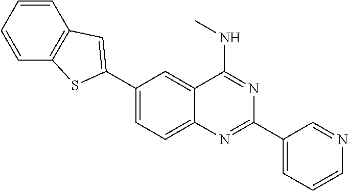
C1(C2=CC3=C(C=CC=C3)S2)=CC=C2C(=C1)C(NC)=NC(C1=CC=CN=C1)=N2
